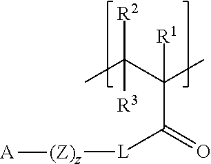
CC(C(C)(C(=O)[L][(Z)z][A])[R1])([R2])[R3]
